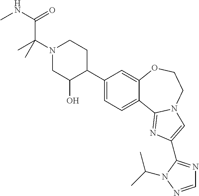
C1(C2CCN(C(C)(C(=O)NC)C)CC2O)=CC=C2C(=C1)OCCN1C2=NC(C2=NC=NN2C(C)C)=C1
